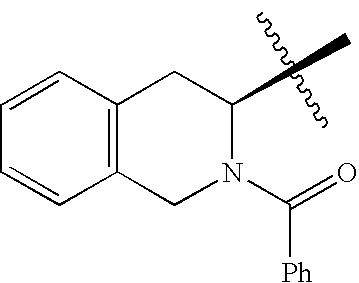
C12=C(CC(C)N(C(=O)[Ph])C1)C=CC=C2
